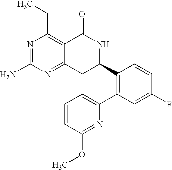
N1=C(N)N=C2C(=C1CC)C(=O)NC(C1=C(C3=CC=CC(OC)=N3)C=C(F)C=C1)C2
